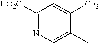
C1([HO2C])=NC=C(C)C([CF3])=C1
